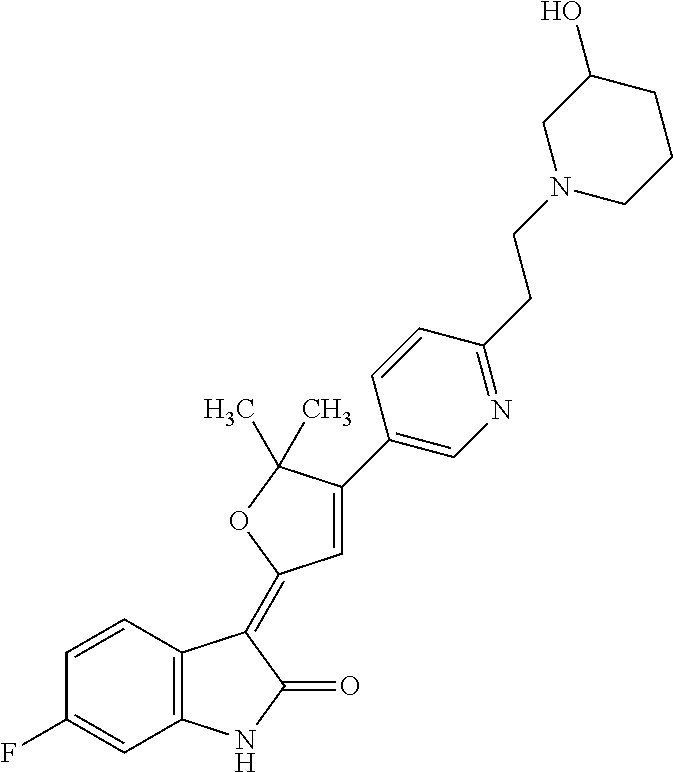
C1=CC2=C(C=C1F)NC(=O)C2=C1C=C(C2=CN=C(CCN3CCCC(O)C3)C=C2)C(C)(C)O1
